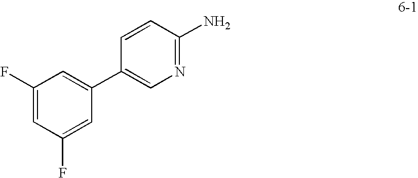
C1(F)=CC(F)=CC(C2=CN=C(N)C=C2)=C1
